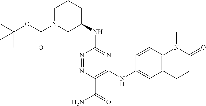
C1(NC2CCCN(C(=O)OC(C)(C)C)C2)=NC(NC2=CC3=C(C=C2)N(C)C(=O)CC3)=C(C(=O)N)N=N1
